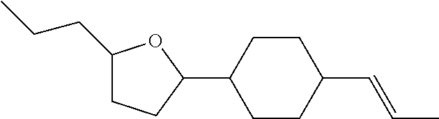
C1(CCC)CCC(C2CCC(C=CC)CC2)O1
